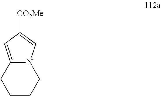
N12C(=CC([CO2Me])=C1)CCCC2
